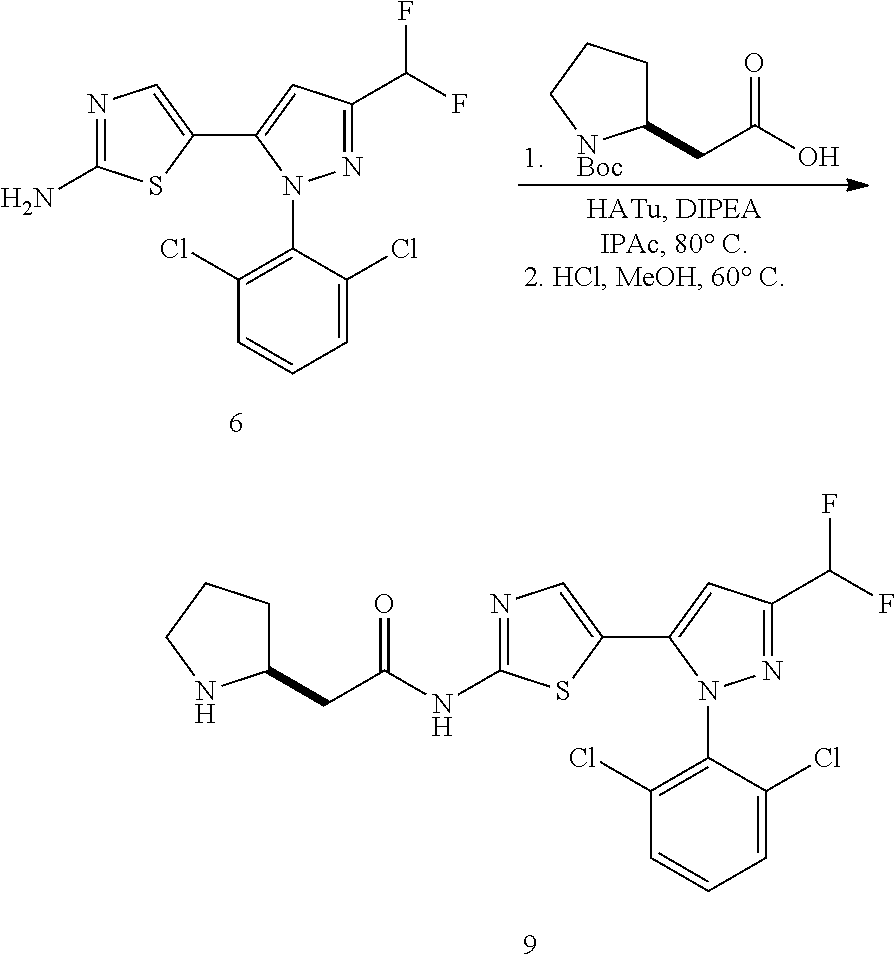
C1(CC(O)=O)CCC[NBoc]1.C1(N)=NC=C(C2=CC(C(F)F)=NN2C2=C(Cl)C=CC=C2Cl)S1.C1(NC(CC2CCCN2)=O)=NC=C(C2=CC(C(F)F)=NN2C2=C(Cl)C=CC=C2Cl)S1
